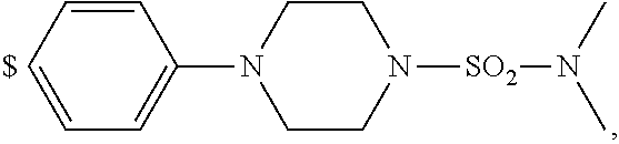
C1=CC=CC=C1N1CCN([SO2]N(C)C)CC1
